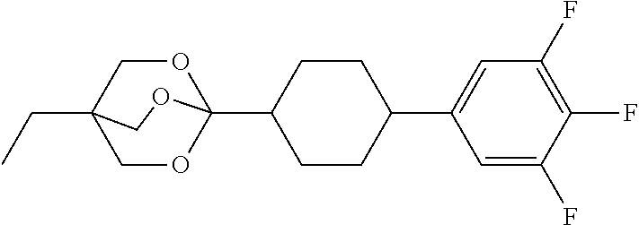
C(C12COC(C3CCC(C4=CC(F)=C(F)C(F)=C4)CC3)(OC1)OC2)C
